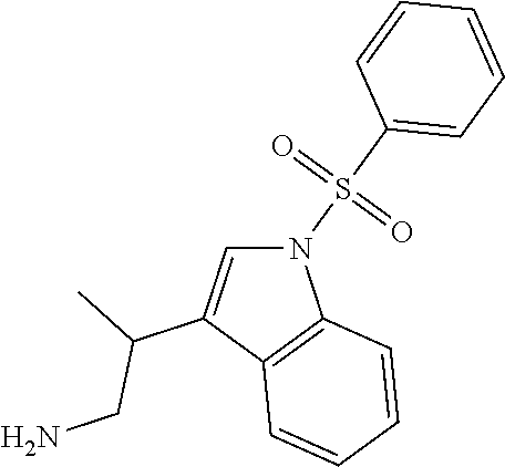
N1(S(C2=CC=CC=C2)(=O)=O)C=C(C(C)CN)C2=C1C=CC=C2
